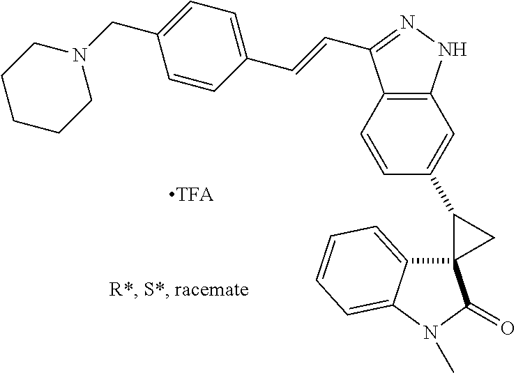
C1=CC(C2C3(C2)C2=CC=CC=C2N(C)C3=O)=CC2=C1C(C=CC1=CC=C(CN3CCCCC3)C=C1)=NN2
